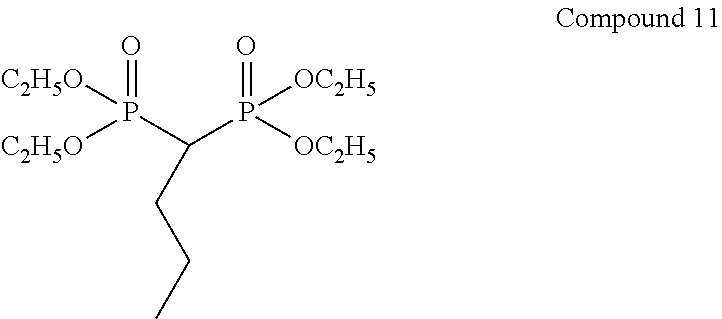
O=P(C(P([OC2H5])(=O)[OC2H5])CCC)([C2H5O])[C2H5O]
